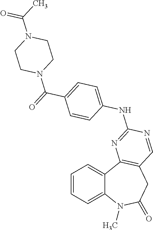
C1=CC=C2C(=C1)C1=C(CC(=O)N2C)C=NC(NC2=CC=C(C(=O)N3CCN(C(C)=O)CC3)C=C2)=N1
